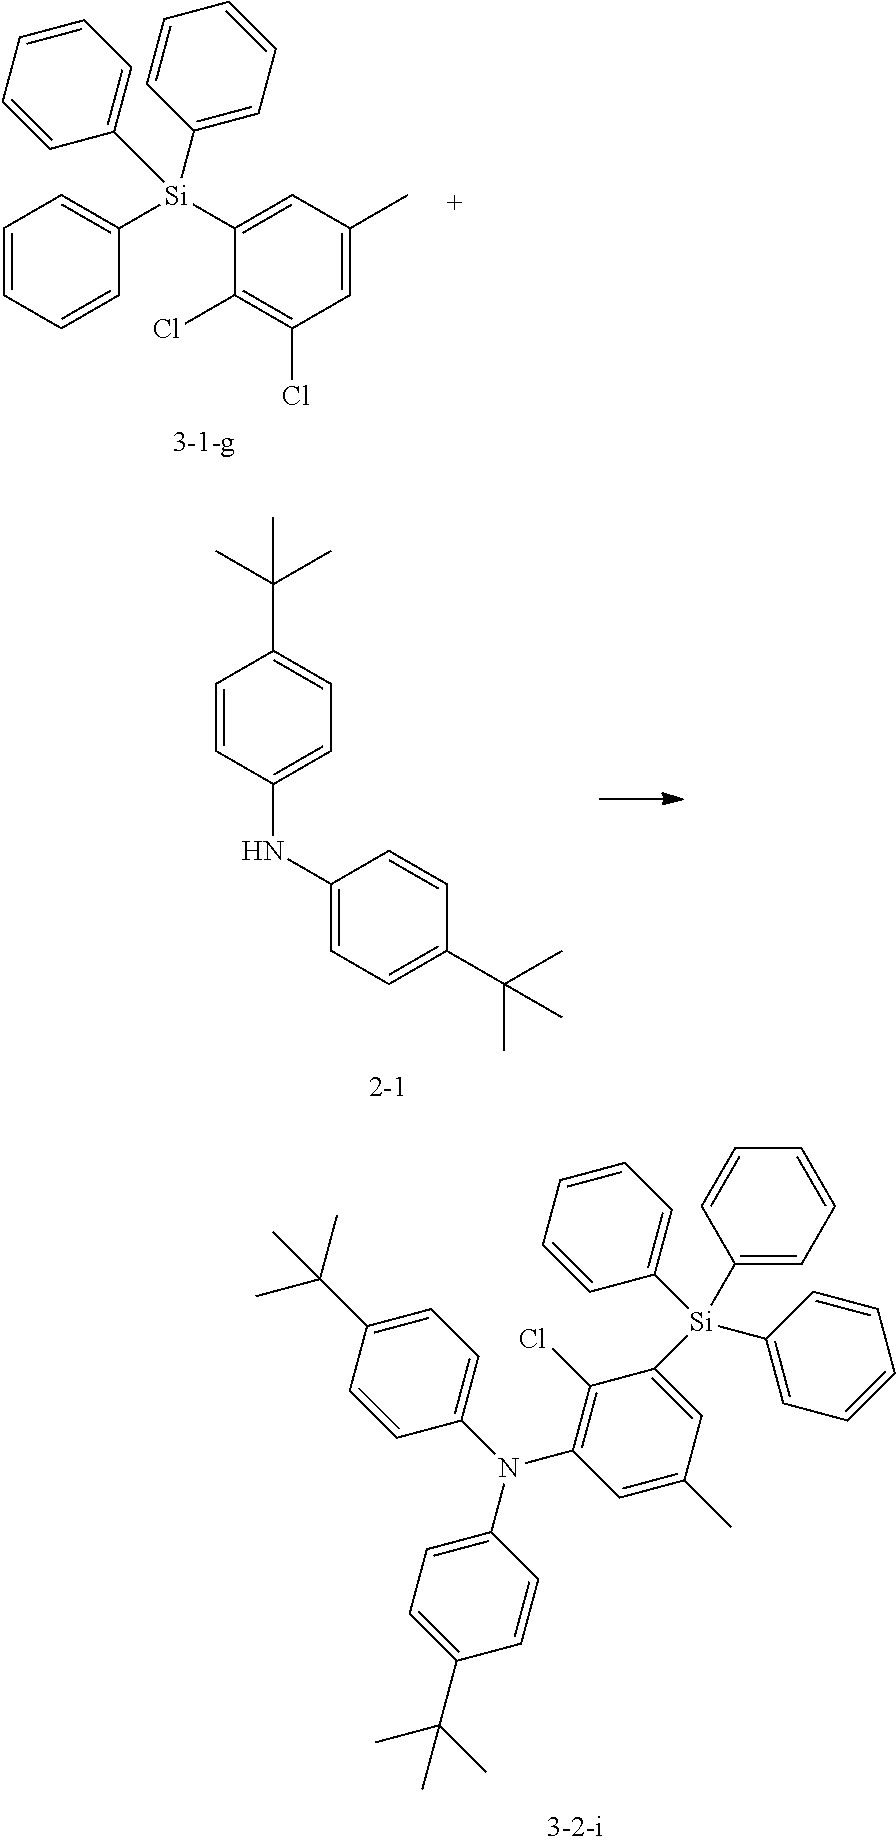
C1=C([Si](C2=CC(C)=CC(Cl)=C2Cl)(C2=CC=CC=C2)C2=CC=CC=C2)C=CC=C1.C1=C(C(C)(C)C)C=CC(NC2=CC=C(C(C)(C)C)C=C2)=C1.C1=C(C(C)(C)C)C=CC(N(C2=CC=C(C(C)(C)C)C=C2)C2=C(Cl)C([Si](C3=CC=CC=C3)(C3=CC=CC=C3)C3=CC=CC=C3)=CC(C)=C2)=C1
